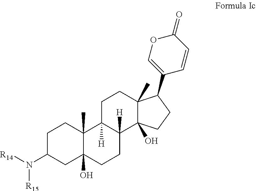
C1C(N([R14])[R15])CC2(O)C(C)(C1)C1([H])C([H])(CC2)C2(O)C(C)(CC1)C(C1=COC(=O)C=C1)CC2
